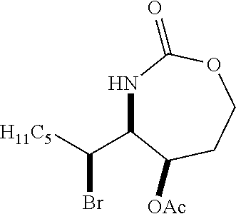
N1C(C(Br)[H11C5])C([OAc])CCOC1=O
